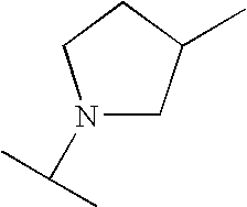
N1(C(C)C)CC(C)CC1
